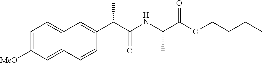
C1=C(C(C(NC(C(OCCCC)=O)C)=O)C)C=CC2=CC([MeO])=CC=C12
